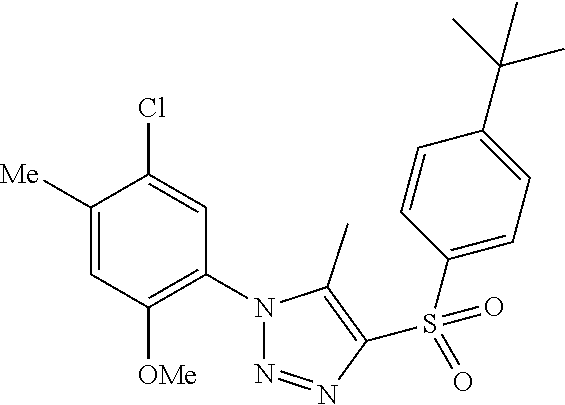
C1([Me])=CC([OMe])=C(N2N=NC(S(C3=CC=C(C(C)(C)C)C=C3)(=O)=O)=C2C)C=C1Cl
